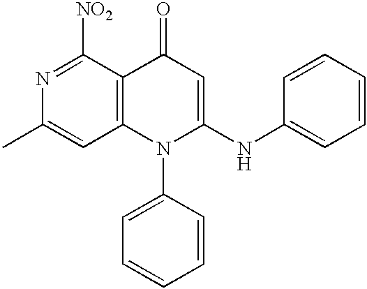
N1=C([NO2])C2=C(C=C1C)N(C1=CC=CC=C1)C(NC1=CC=CC=C1)=CC2=O
